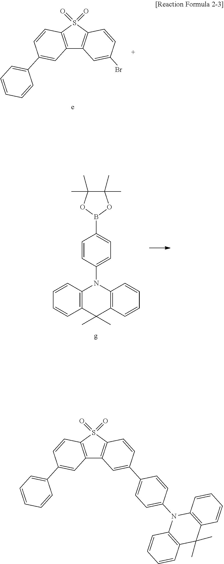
C12=C(S(=O)(=O)C3=C1C=C(Br)C=C3)C=CC(C1=CC=CC=C1)=C2.C1=CC=CC2=C1C(C)(C)C1=C(N2C2=CC=C(B3OC(C)(C)C(C)(C)O3)C=C2)C=CC=C1.C12=C(S(=O)(=O)C3=C1C=C(C1=CC=C(N4C5=C(C(C)(C)C6=C4C=CC=C6)C=CC=C5)C=C1)C=C3)C=CC(C1=CC=CC=C1)=C2
